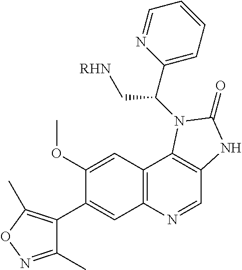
C1(C)=NOC(C)=C1C1=CC2=C(C=C1OC)C1=C(C=N2)NC(=O)N1C(C1=CC=CC=N1)C[RHN]
